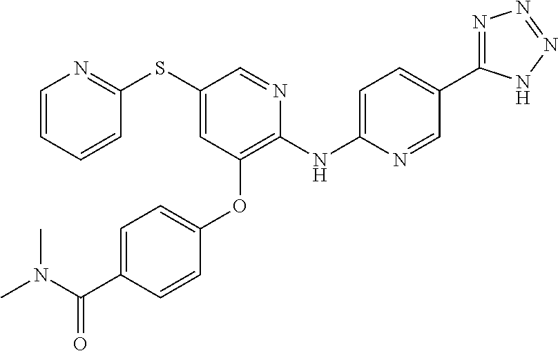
C1(SC2=NC=CC=C2)=CC(OC2=CC=C(C(N(C)C)=O)C=C2)=C(NC2=CC=C(C3=NN=NN3)C=N2)N=C1
